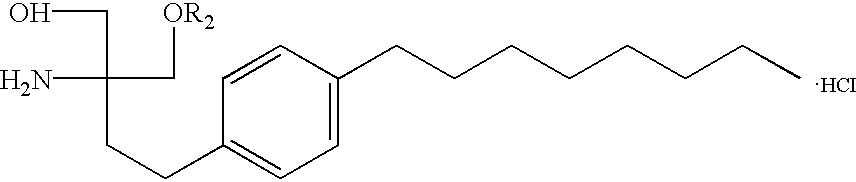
C1(CCCCCCCC)=CC=C(CCC(C[OR2])(N)CO)C=C1
